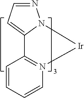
C12=N(C=CC=C1)[Ir]N1N=CC=C21
